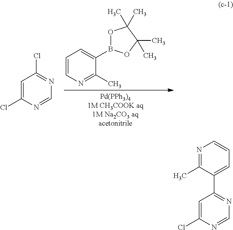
C1=C(Cl)N=CN=C1Cl.C1=CN=C(C)C(B2OC(C)(C)C(C)(C)O2)=C1.C1=C(Cl)N=CN=C1C1=CC=CN=C1C
